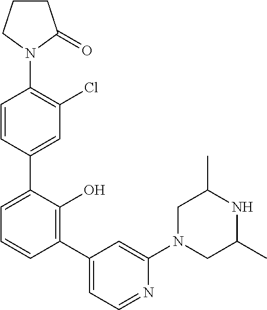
C1=CC(C2=CC=CC(C3=CC=NC(N4CC(C)NC(C)C4)=C3)=C2O)=CC(Cl)=C1N1C(=O)CCC1
